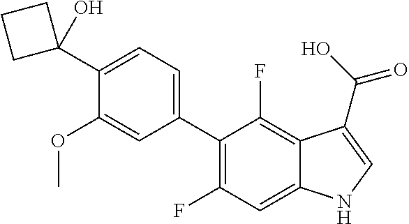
C1(C2=C(F)C=C3C(=C2F)C(C(O)=O)=CN3)=CC=C(C2(O)CCC2)C(OC)=C1
